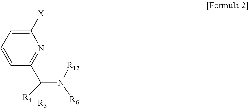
C1([X])=CC=CC(C(N([R6])[R12])([R5])[R4])=N1
